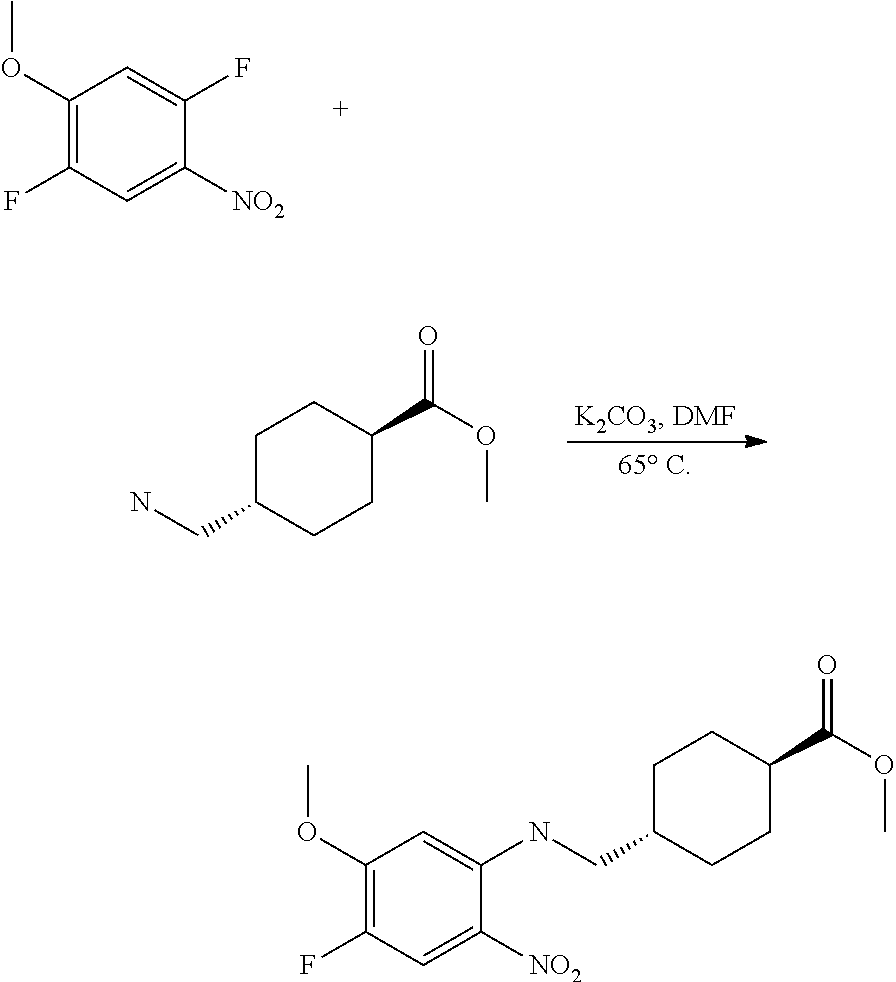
C1(OC)=C(F)C=C([NO2])C(F)=C1.C1C(CN)CCC(C(OC)=O)C1.C1C(CNC2=CC(OC)=C(F)C=C2[NO2])CCC(C(OC)=O)C1
